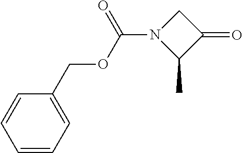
C1=CC=C(COC(N2C(C)C(=O)C2)=O)C=C1
